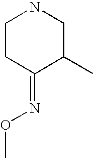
C1CC(=NOC)C(C)CN1
